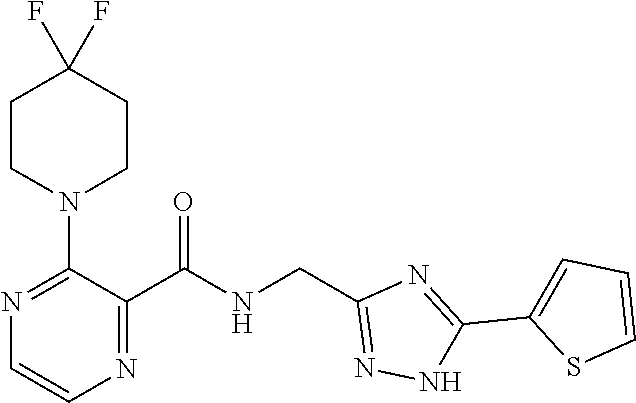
N1=C(C(NCC2=NNC(C3=CC=CS3)=N2)=O)C(N2CCC(F)(F)CC2)=NC=C1
